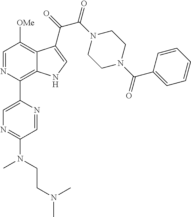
C1=NC(C2=CN=C(N(C)CCN(C)C)C=N2)=C2C(=C1[OMe])C(C(=O)C(N1CCN(C(C3=CC=CC=C3)=O)CC1)=O)=CN2
